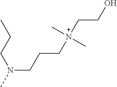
N(CCC[N+](CCO)(C)C)(C)CCC
